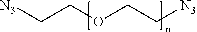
[N3]CCOCC[N3]
